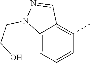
C12=CC=CC(C)=C1C=NN2CCO
